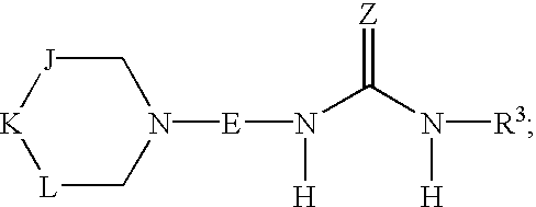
N1([E]N(C(N([H])[R3])=[Z])[H])C[J][K][L]C1
